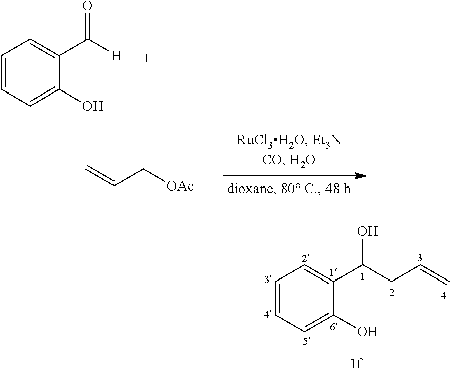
C1=CC=C(O)C(C([H])=O)=C1.C=CC[OAc].C1=CC=C(O)C(C(CC=C)O)=C1
